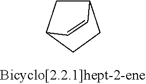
C12CC(CC1)C=C2
